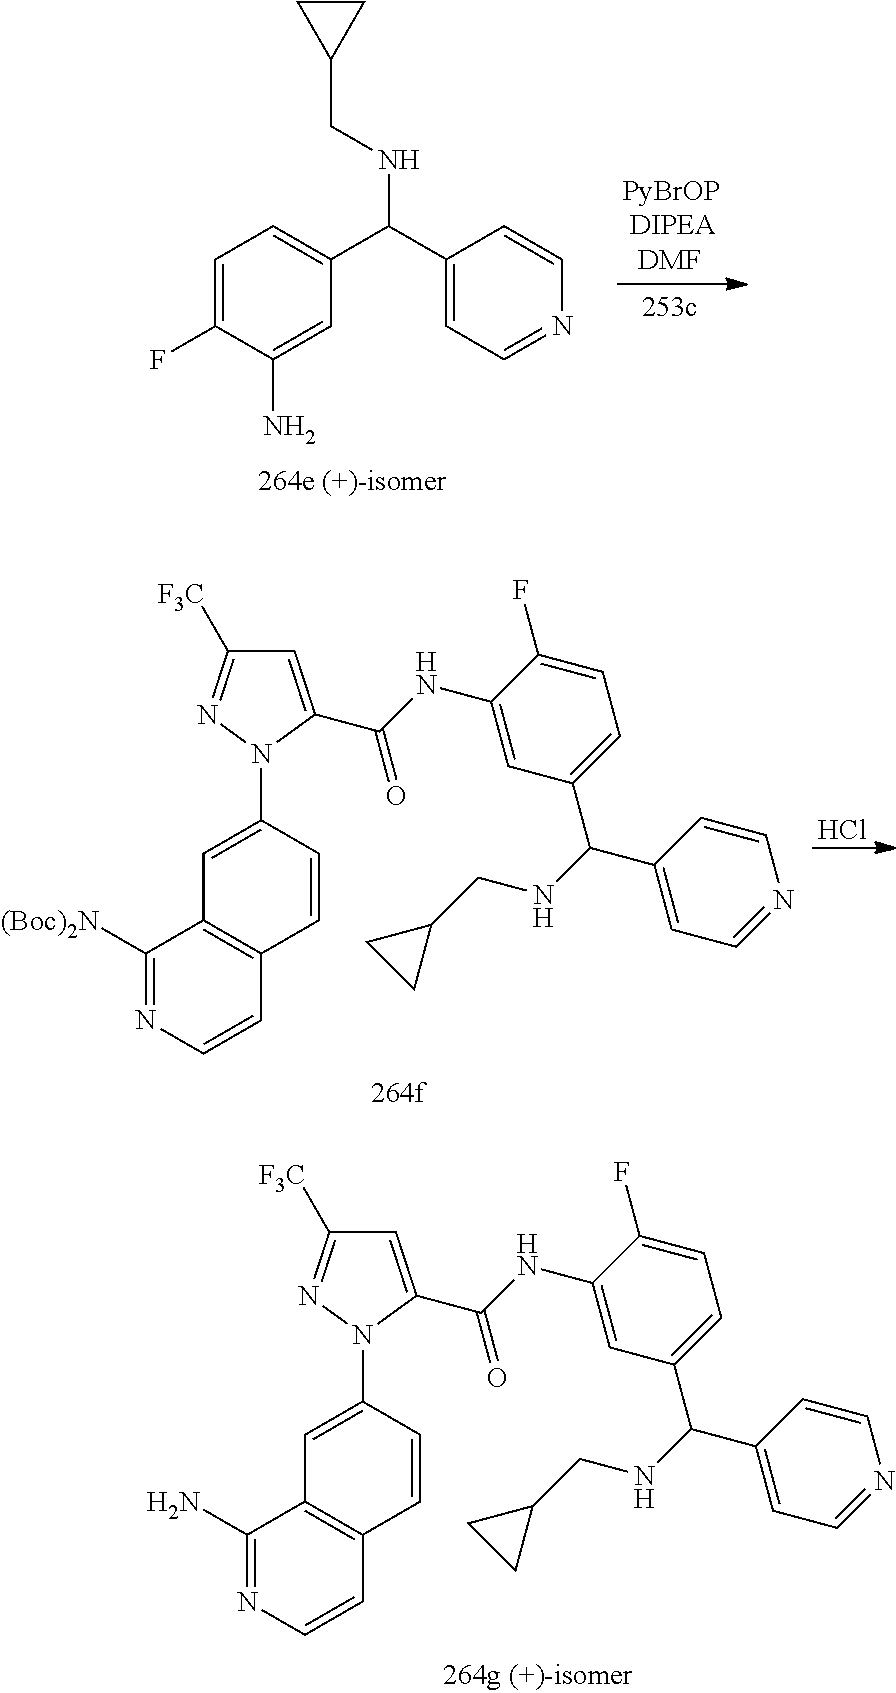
C(NC1=CC(C(NCC2CC2)C2=CC=NC=C2)=CC=C1F)(=O)C1=CC([F3C])=NN1C1=CC2=C(C=C1)C=CN=C2N.C1=C(F)C(N)=CC(C(C2=CC=NC=C2)NCC2CC2)=C1.C(NC1=CC(C(NCC2CC2)C2=CC=NC=C2)=CC=C1F)(=O)C1=CC([F3C])=NN1C1=CC2=C(C=C1)C=CN=C2[(Boc)2N].Cl
